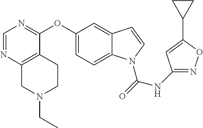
C1(OC2=NC=NC3=C2CCN(CC)C3)=CC=C2C(=C1)C=CN2C(=O)NC1=NOC(C2CC2)=C1
